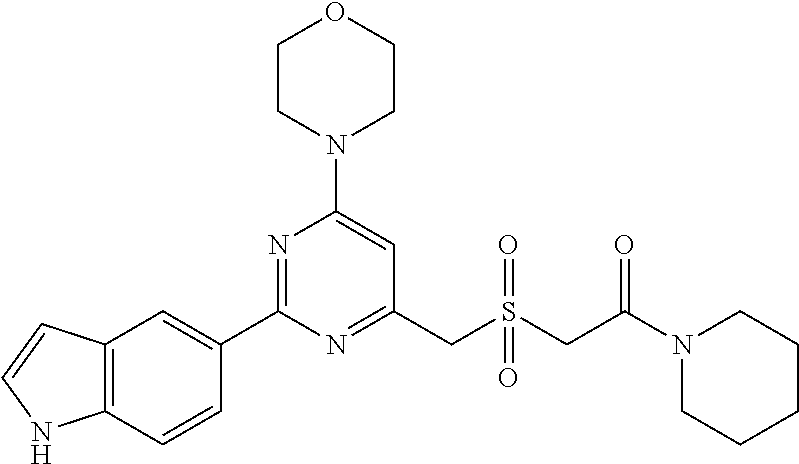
C1CN(C2=CC(CS(CC(N3CCCCC3)=O)(=O)=O)=NC(C3=CC4=C(C=C3)NC=C4)=N2)CCO1
